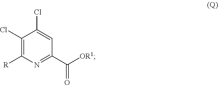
C1(Cl)=C([R])N=C(C([OR1])=O)C=C1Cl
